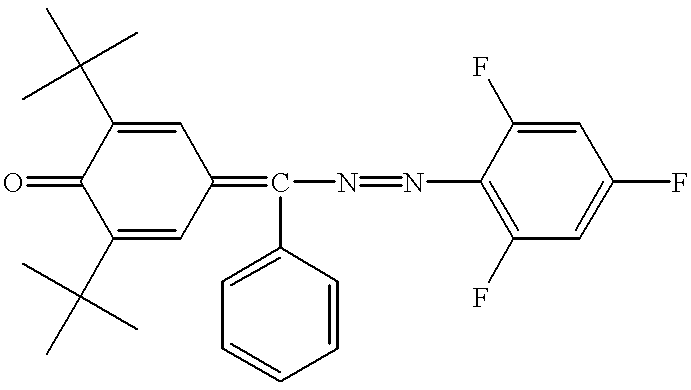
C1(C(C)(C)C)=CC(=C(N=NC2=C(F)C=C(F)C=C2F)C2=CC=CC=C2)C=C(C(C)(C)C)C1=O
